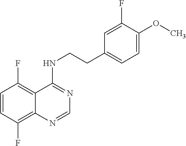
C1=CC(F)=C2C(=C1F)C(NCCC1=CC=C(OC)C(F)=C1)=NC=N2
